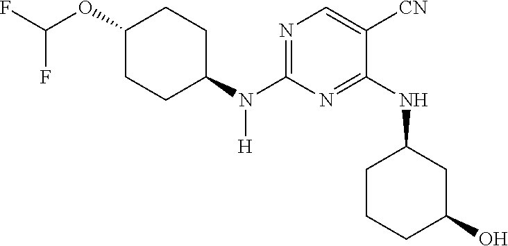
N1=C(N(C2CCC(OC(F)F)CC2)[H])N=C(NC2CCCC(O)C2)C([CN])=C1
